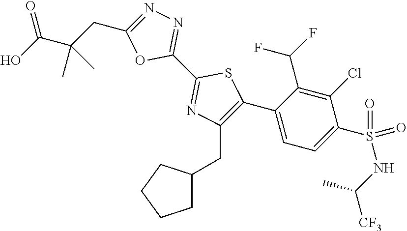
C1(C2=NN=C(CC(C(O)=O)(C)C)O2)=NC(CC2CCCC2)=C(C2=CC=C(S(NC(C)[CF3])(=O)=O)C(Cl)=C2C(F)F)S1
